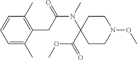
C1=C(C)C(CC(N(C2(C(=O)OC)CCN(OC)CC2)C)=O)=C(C)C=C1
